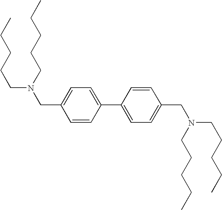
C1=CC(C2=CC=C(CN(CCCCC)CCCCC)C=C2)=CC=C1CN(CCCCC)CCCCC
